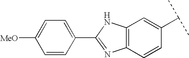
C12=C(C=CC(C(C)C)=C1)N=C(C1=CC=C([MeO])C=C1)N2
